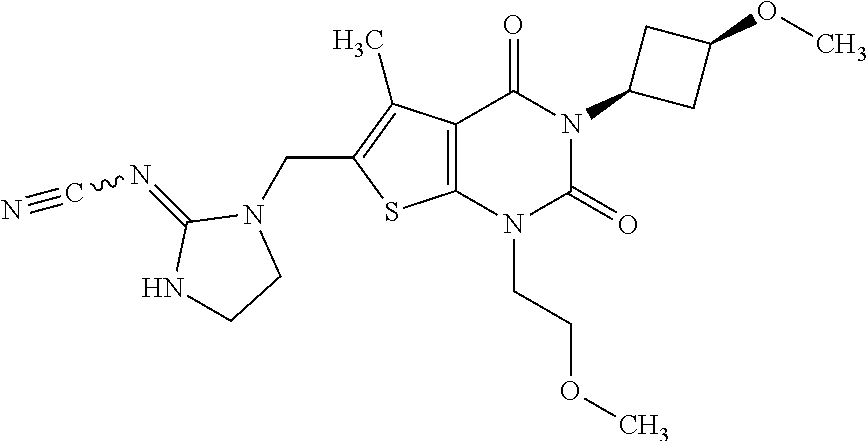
C12=C(N(CCOC)C(=O)N(C3CC(OC)C3)C1=O)SC(CN1C(=NC#N)NCC1)=C2C
